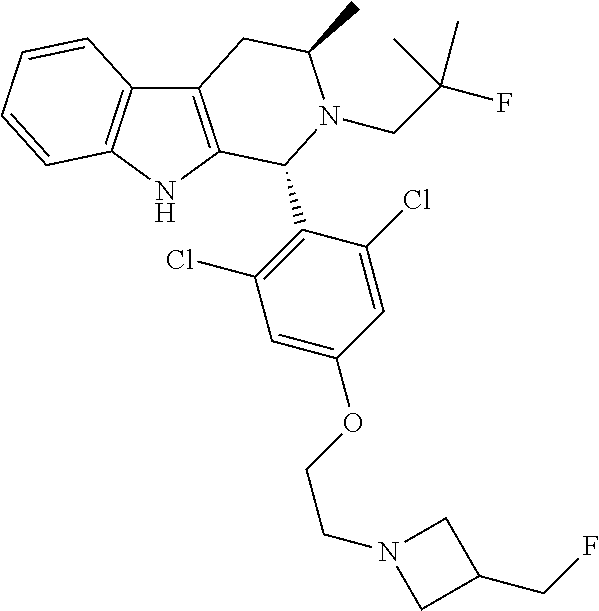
C12=C(NC3=C1C=CC=C3)C(C1=C(Cl)C=C(OCCN3CC(CF)C3)C=C1Cl)N(CC(C)(C)F)C(C)C2
